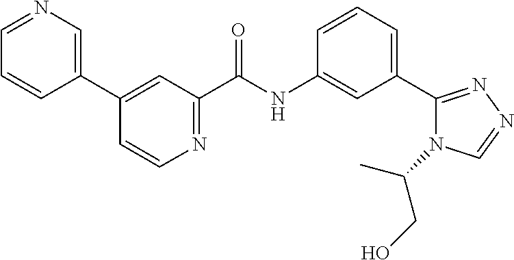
C1(C2=CN=CC=C2)=CC(C(NC2=CC(C3=NN=CN3C(CO)C)=CC=C2)=O)=NC=C1
